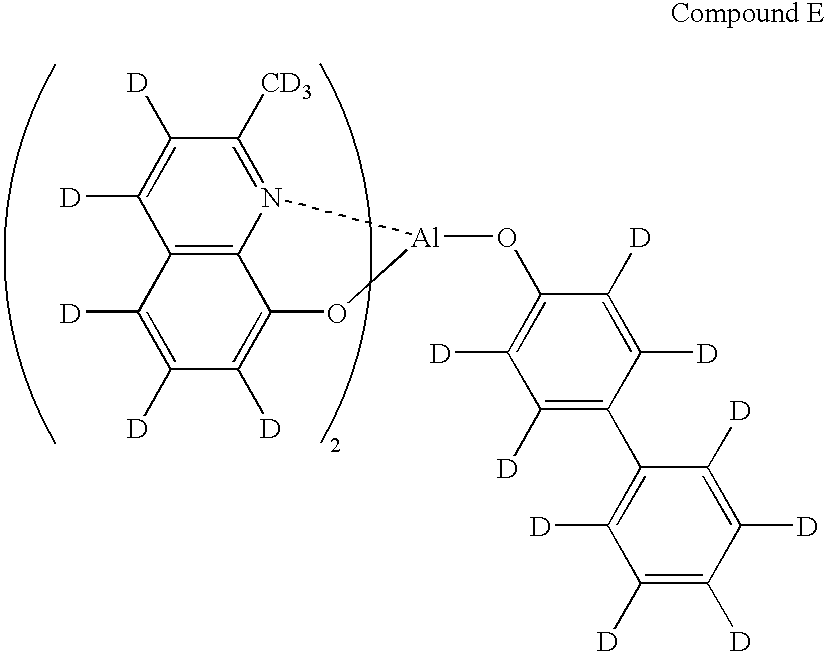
C12=C3N(=C([CD3])C([D])=C1[D])[Al](OC1=C([D])C([D])=C(C4=C([D])C([D])=C([D])C([D])=C4[D])C([D])=C1[D])OC3=C([D])C([D])=C2[D]
